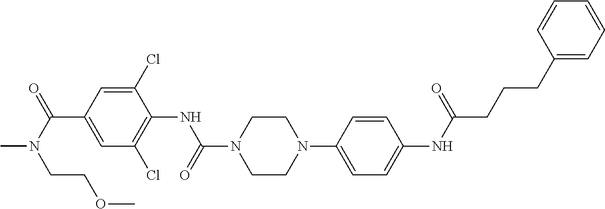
N(C)(C(=O)C1=CC(Cl)=C(NC(=O)N2CCN(C3=CC=C(NC(=O)CCCC4=CC=CC=C4)C=C3)CC2)C(Cl)=C1)CCOC
